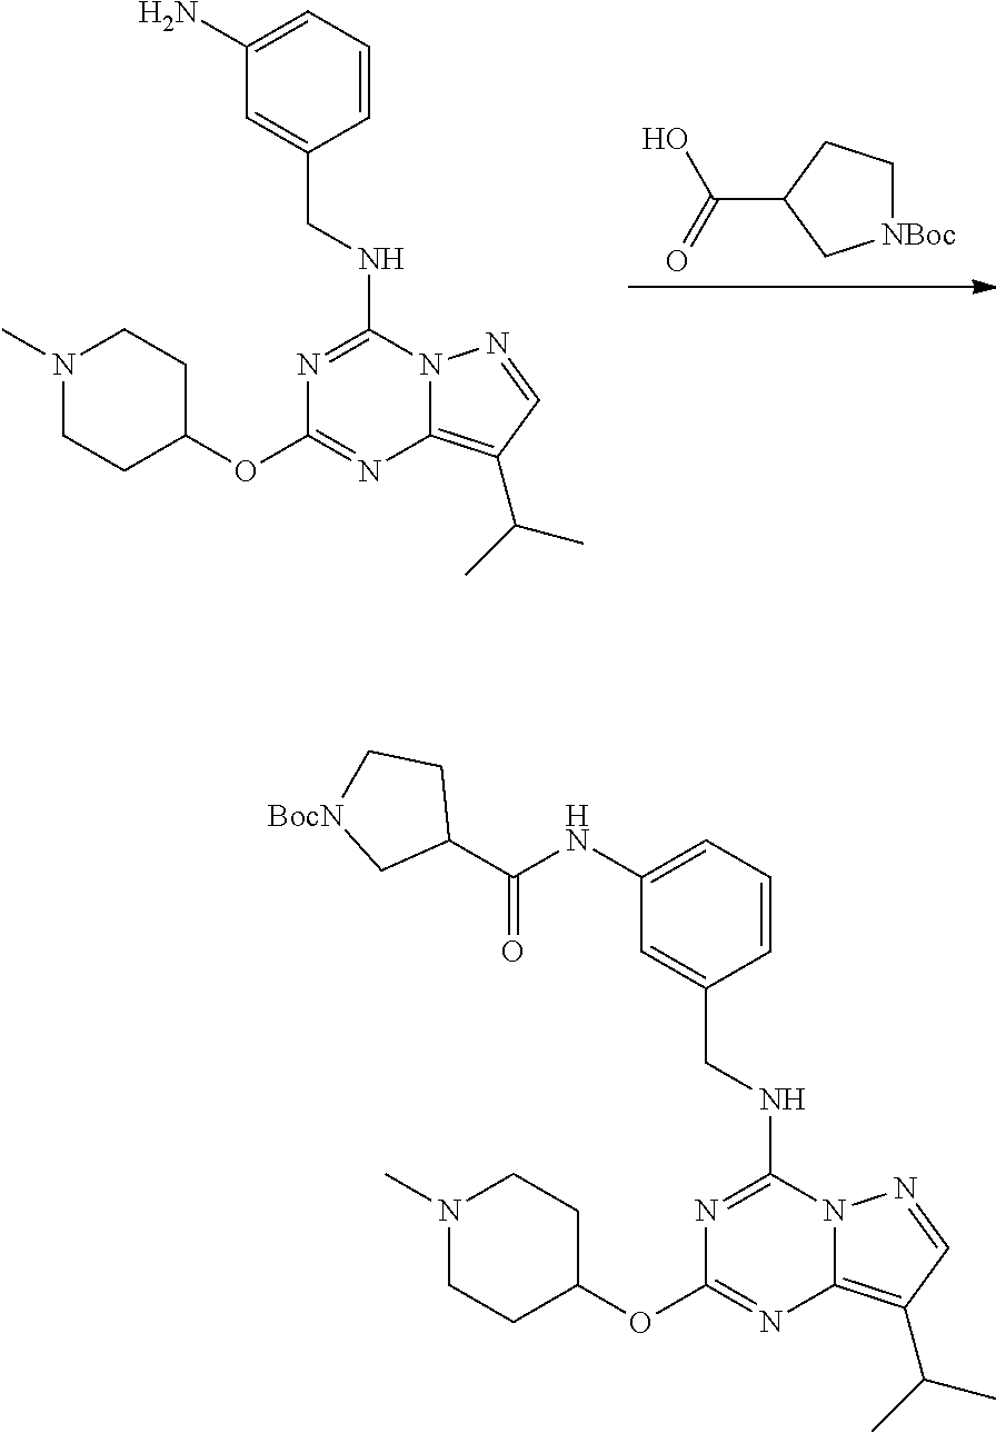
[NBoc]1CCC(C(=O)O)C1.N1=C(NCC2=CC(N)=CC=C2)N2C(=C(C(C)C)C=N2)N=C1OC1CCN(C)CC1.N1=C(NCC2=CC(NC(C3CC[BocN]C3)=O)=CC=C2)N2C(=C(C(C)C)C=N2)N=C1OC1CCN(C)CC1
